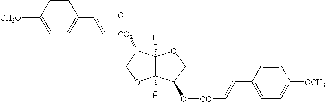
C12([H])C([H])(C(O[CO]C=CC3=CC=C([OCH3])C=C3)CO1)OCC2[CO2](C=CC1=CC=C([CH3O])C=C1)=O
